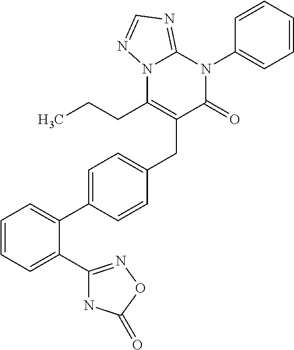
C1=CC=C(C2=NOC(=O)N2)C(C2=CC=C(CC3=C(CCC)N4C(=NC=N4)N(C4=CC=CC=C4)C3=O)C=C2)=C1
